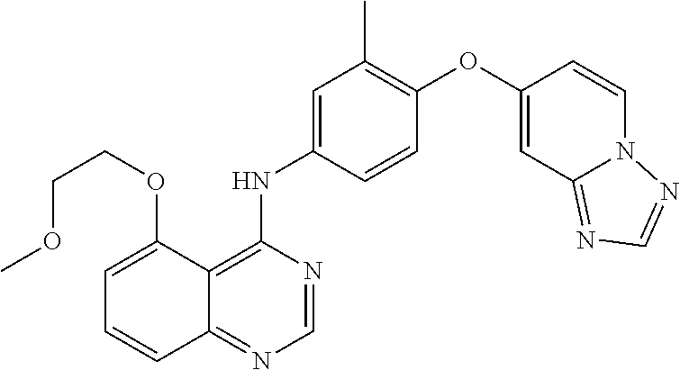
C1=C(NC2=C3C(=NC=N2)C=CC=C3OCCOC)C=CC(OC2=CC3=NC=NN3C=C2)=C1C
